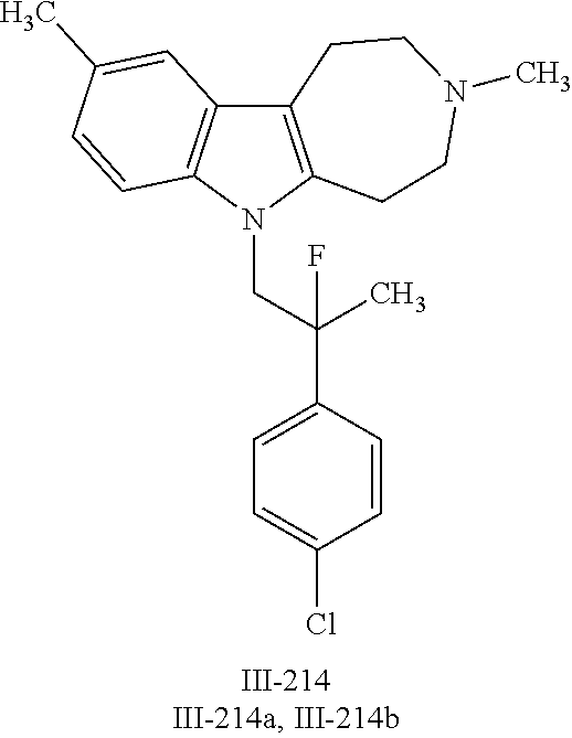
N1(CC(C2=CC=C(Cl)C=C2)(C)F)C2=C(C3=C1C=CC(C)=C3)CCN(C)CC2
